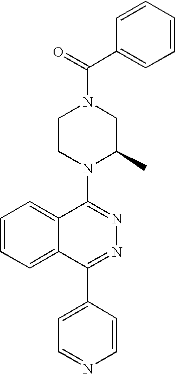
C(N1CCN(C2=NN=C(C3=CC=NC=C3)C3=CC=CC=C23)C(C)C1)(C1=CC=CC=C1)=O
